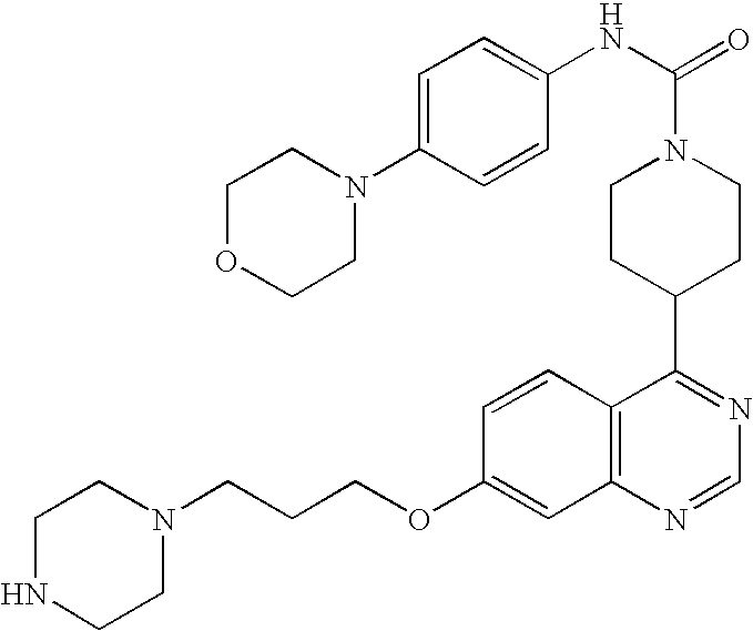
C1CC(C2=NC=NC3=C2C=CC(OCCCN2CCNCC2)=C3)CCN1C(=O)NC1=CC=C(N2CCOCC2)C=C1
